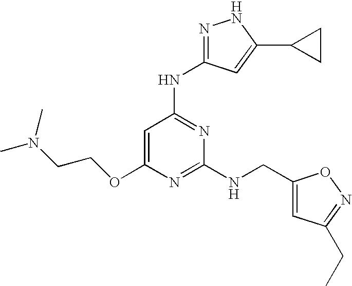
C1=C(OCCN(C)C)N=C(NCC2=CC(CC)=NO2)N=C1NC1=NNC(C2CC2)=C1
